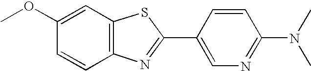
C1(OC)=CC2=C(C=C1)N=C(C1=CN=C(N(C)C)C=C1)S2
